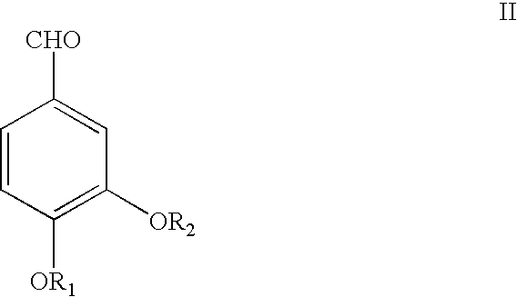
C1=CC([OR1])=C([OR2])C=C1[CHO]
